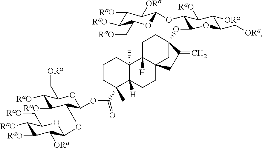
C12(C)C([H])(CCC34C1([H])CCC(OC1C(OC5OC(C[RaO])C([RaO])C([RaO])C5[ORa])C([RaO])C([ORa])C(C[ORa])O1)(C3)C(=C)C4)C(C(OC1OC(C[ORa])C([RaO])C([RaO])C1OC1OC(C[RaO])C([RaO])C([RaO])C1[ORa])=O)(C)CCC2
